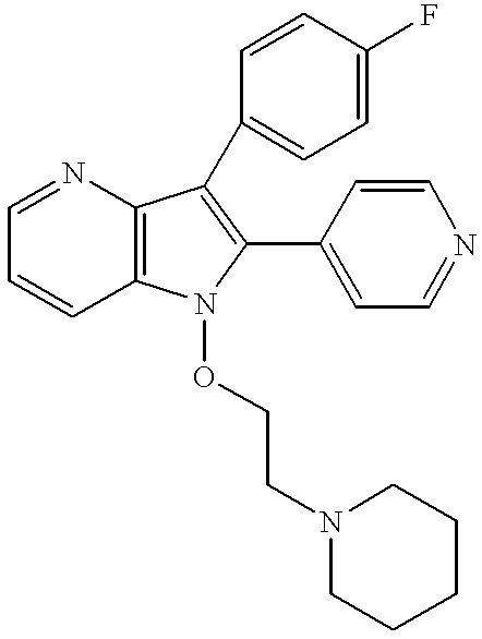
C12=C(N=CC=C1)C(C1=CC=C(F)C=C1)=C(C1=CC=NC=C1)N2OCCN1CCCCC1
